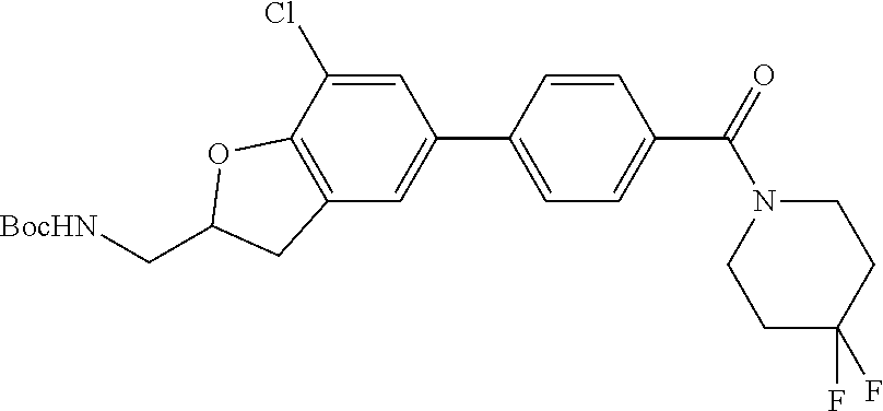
C1=C(Cl)C2=C(C=C1C1=CC=C(C(=O)N3CCC(F)(F)CC3)C=C1)CC(C[BocHN])O2
